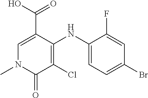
C1=C(C(O)=O)C(NC2=CC=C(Br)C=C2F)=C(Cl)C(=O)N1C
